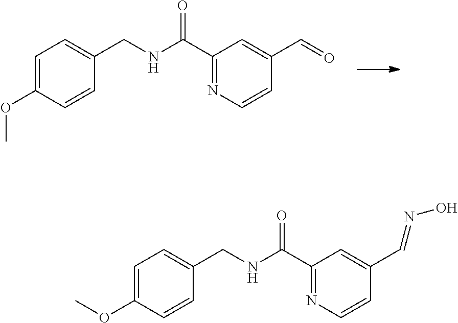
C1=C(OC)C=CC(CNC(C2=NC=CC(C=O)=C2)=O)=C1.C1=C(OC)C=CC(CNC(C2=NC=CC(C=NO)=C2)=O)=C1
